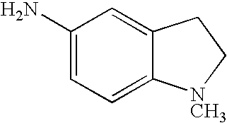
NC1=CC=C2C(=C1)CC[NCH3]2
